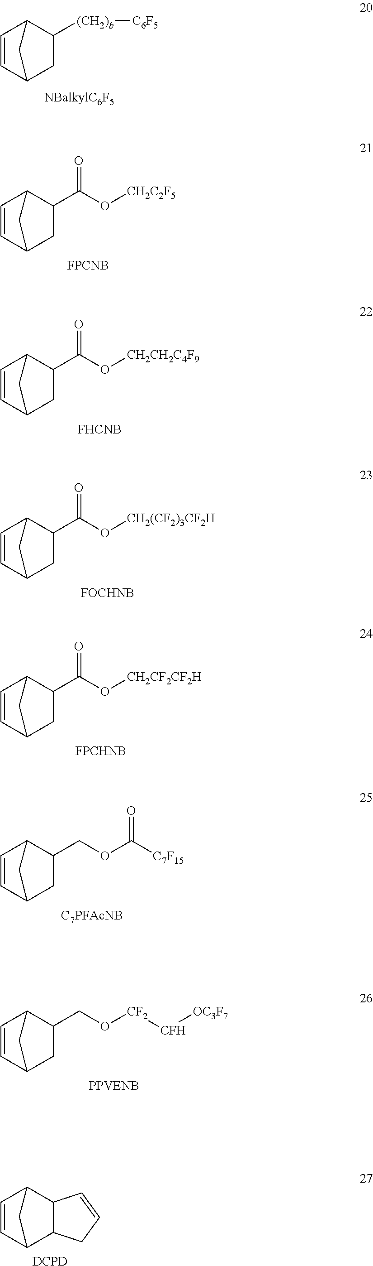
C1=CC2CC([(CH2)b][C6F5])C1C2.C1=CC2CC(C(O[CH2C2F5])=O)C1C2.[FPCNB].C1=CC2CC(C(O[CH2CH2C4F9])=O)C1C2.[FHCNB].C1=CC2CC(C(O[CH2(CF2)3CF2H])=O)C1C2.[FOCHNB].C1=CC2CC(C(O[CH2CF2CF2H])=O)C1C2.[FPCHNB].C1=CC2CC(COC([C7F15])=O)C1C2.[C7PFAcNB].C1=CC2CC(CO[CF2][CFH][OC3F7])C1C2.[PPVENB].C1=CC2C3C(C1C2)C=CC3.[DCPD]
